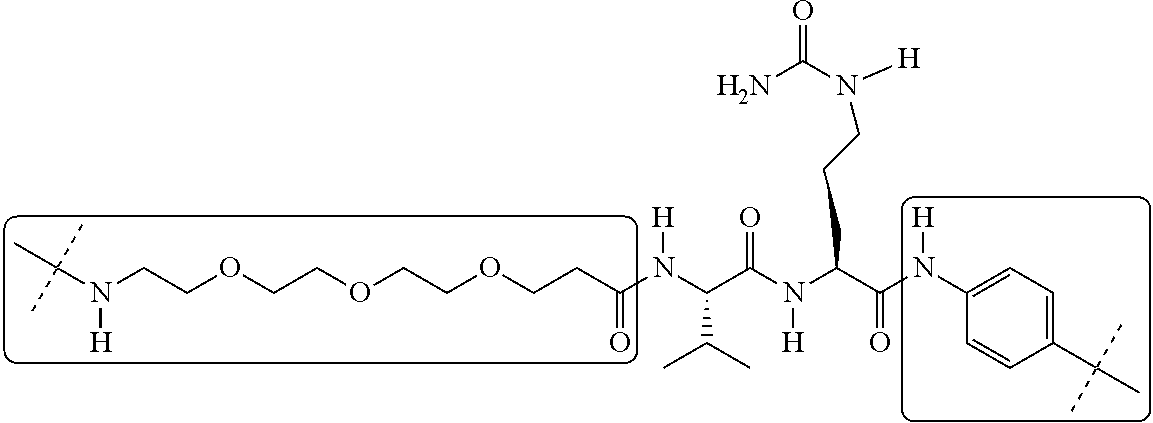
C(N(CCOCCOCCOCCC(N(C(C(N(C(C(N(C1=CC=C(C(C)(C)C)C=C1)[H])=O)CCCN([H])C(N)=O)[H])=O)C(C)C)[H])=O)[H])(C)(C)C
